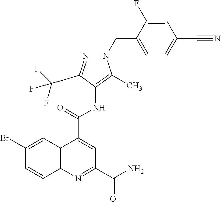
C1(CN2N=C(C(F)(F)F)C(NC(C3=CC(C(N)=O)=NC4=C3C=C(Br)C=C4)=O)=C2C)=CC=C(C#N)C=C1F
